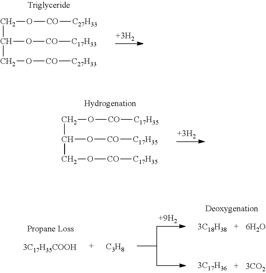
C(O[CO][C27H33])C(O[CO][C17H33])CO[CO][C27H33].C(O[CO][C17H35])C(O[CO][C17H35])CO[CO][C17H35].CC(C)C.[C3H8]
